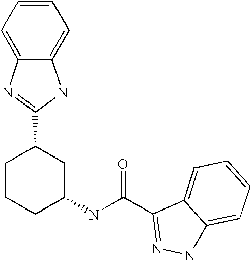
C1CCC(NC(=O)C2=NNC3=CC=CC=C23)CC1C1=NC2=CC=CC=C2N1
